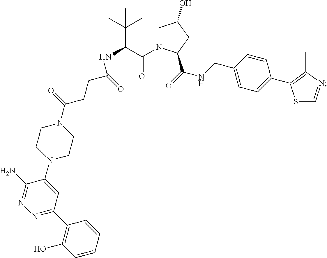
N1(C(CCC(NC(C(N2CC(O)CC2C(=O)NCC2=CC=C(C3=C(C)N=CS3)C=C2)=O)C(C)(C)C)=O)=O)CCN(C2=CC(C3=C(O)C=CC=C3)=NN=C2N)CC1
